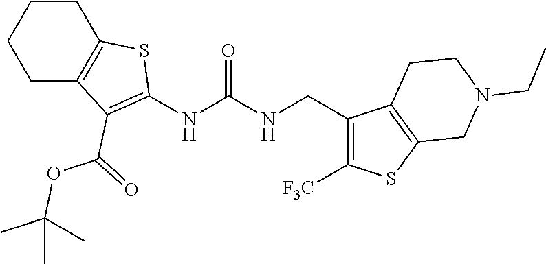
C1CC2=C(CC1)SC(NC(NCC1=C([F3C])SC3=C1CCN(CC)C3)=O)=C2C(OC(C)(C)C)=O
